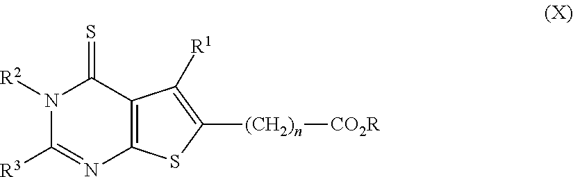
N1([R2])C(=S)C2=C(N=C1[R3])SC([(CH2)n][CO2R])=C2[R1]
